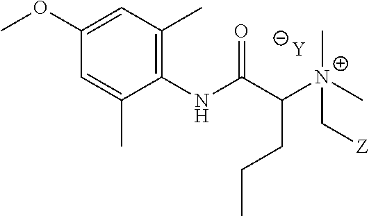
[Y].C1=C(C)C(NC(C([N+](C[Z])(C)C)CCC)=O)=C(C)C=C1OC
